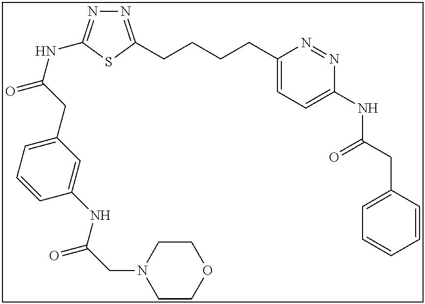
N1=C(CCCCC2=CC=C(NC(CC3=CC=CC=C3)=O)N=N2)SC(NC(=O)CC2=CC=CC(NC(CN3CCOCC3)=O)=C2)=N1
